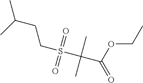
O(CC)C(C(S(CCC(C)C)(=O)=O)(C)C)=O
